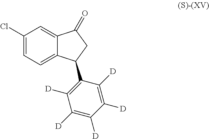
C12=CC(Cl)=CC=C1C(C1=C([D])C([D])=C([D])C([D])=C1[D])CC2=O
